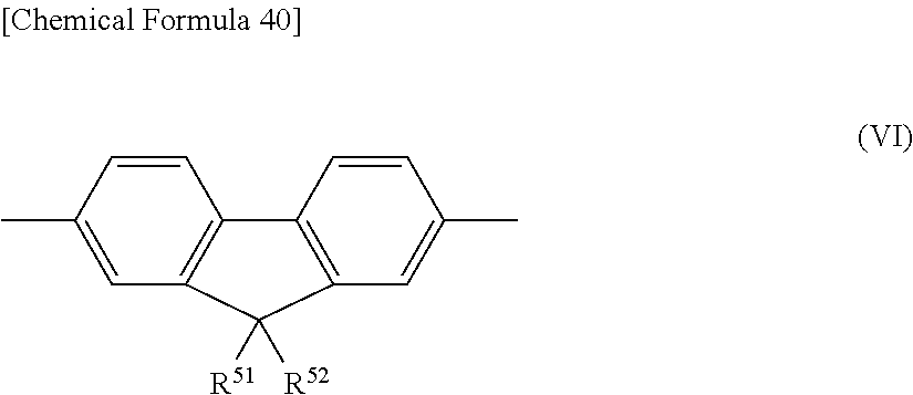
CC1=CC2=C(C=C1)C1=C(C2([R51])[R52])C=C(C)C=C1
